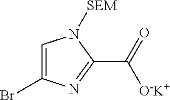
C1=C(Br)N=C(C(=O)[O-K+])N1[SEM]
